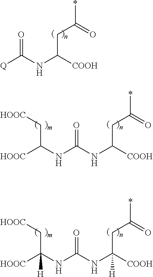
[Q]C(NC([COOH])CC(=O)*)=O.N(C(NC([COOH])CC(=O)*)=O)C([HOOC])C[HOOC].N(C(NC([COOH])(CC(=O)*)[H])=O)C([HOOC])(C[HOOC])[H]
